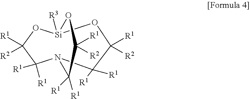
N12C([R1])([R1])C([R1])([R2])O[Si]([R3])(OC([R2])([R1])C1([R1])[R1])OC([R1])([R2])C2([R1])[R1]
